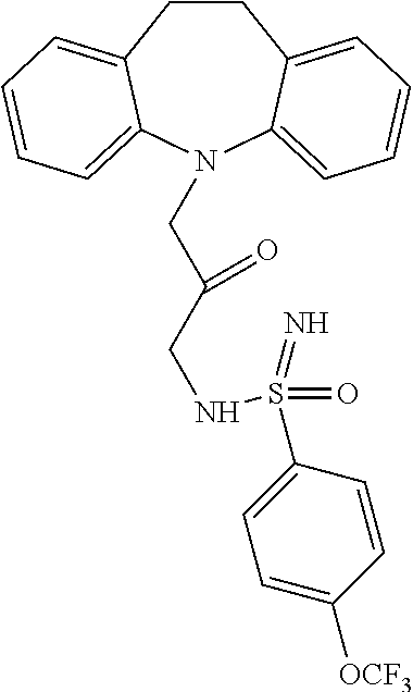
C1CC2=CC=CC=C2N(CC(CNS(C2=CC=C([OCF3])C=C2)(=O)=N)=O)C2=CC=CC=C12
